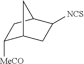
C1([MeCO])C2CC([NCS])C(C1)C2
